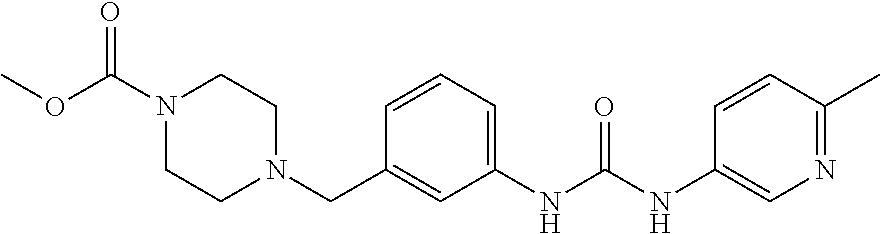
COC(N1CCN(CC2=CC(NC(NC3=CN=C(C)C=C3)=O)=CC=C2)CC1)=O
